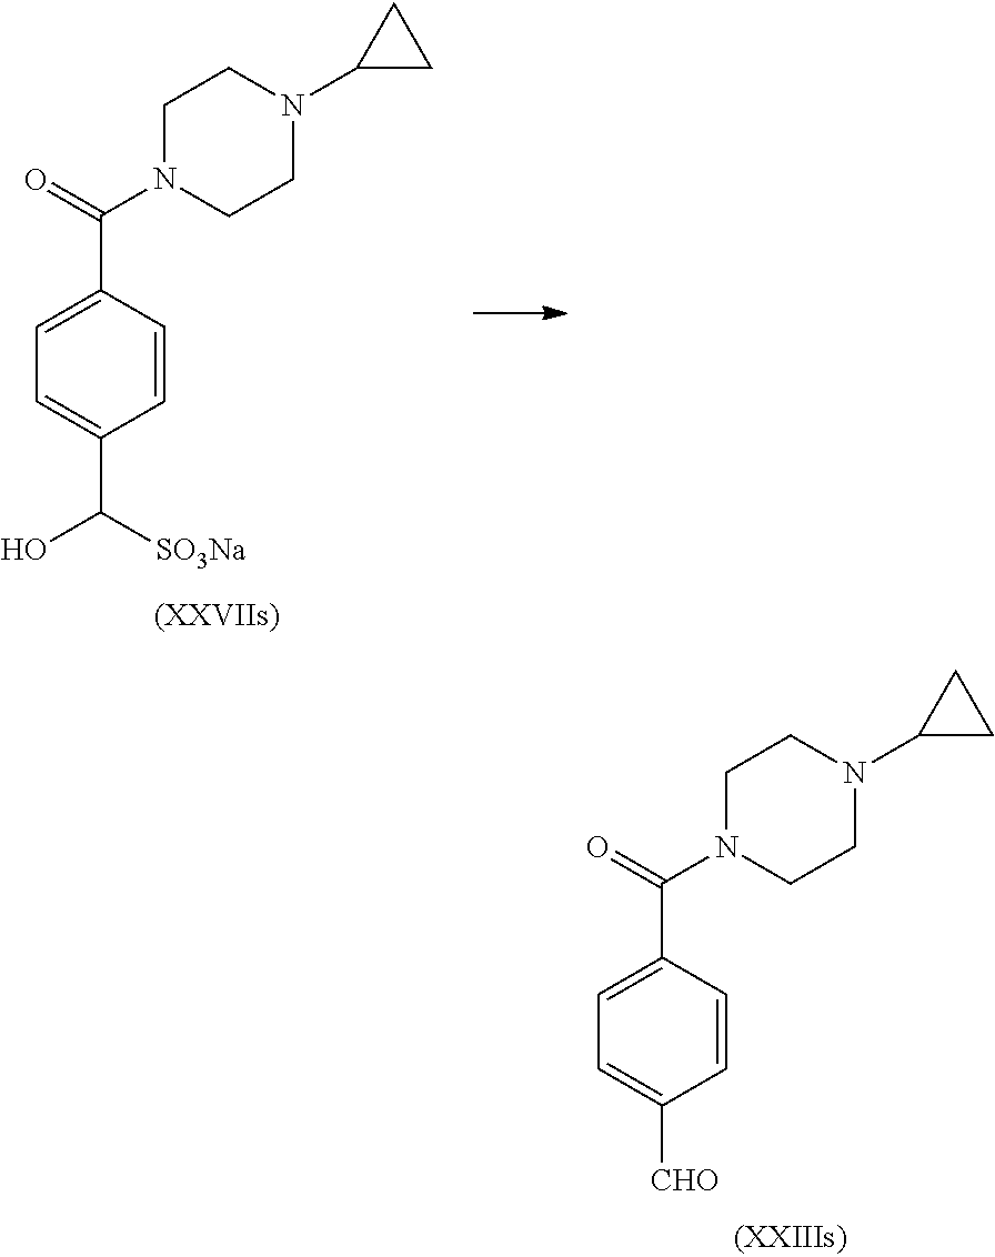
C1N(C(=O)C2=CC=C([CHO])C=C2)CCN(C2CC2)C1.C1N(C(=O)C2=CC=C(C([SO3Na])O)C=C2)CCN(C2CC2)C1
